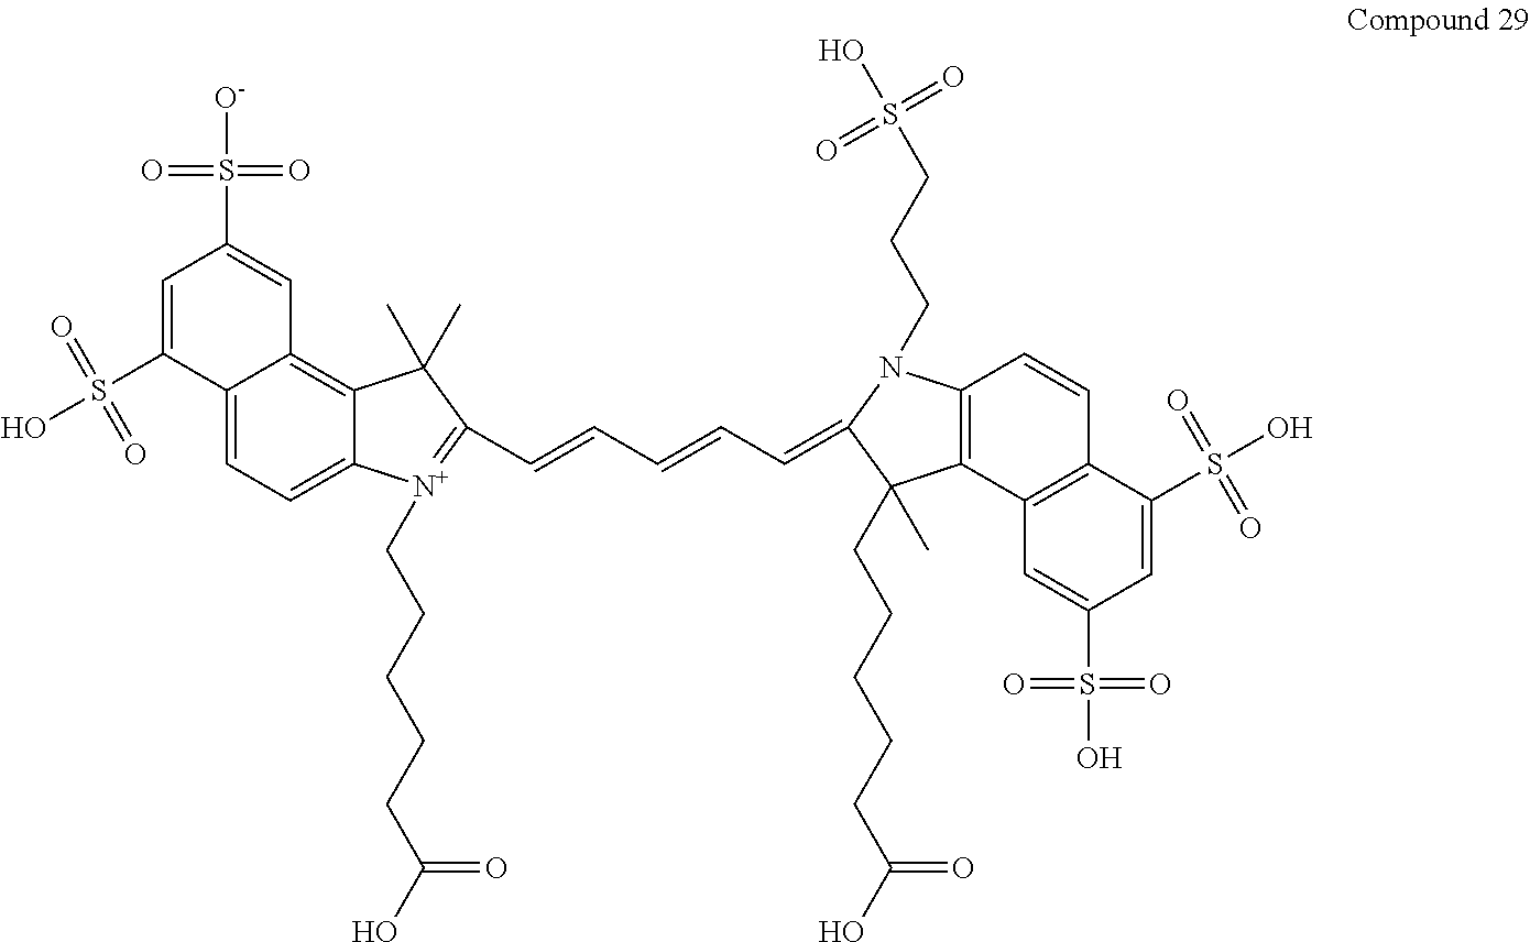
C1=C(S(O)(=O)=O)C2=CC=C3C(=C2C=C1S([O-])(=O)=O)C(C)(C)C(C=CC=CC=C1N(CCCS(O)(=O)=O)C2=C(C1(C)CCCCCC(O)=O)C1=C(C=C2)C(S(O)(=O)=O)=CC(S(O)(=O)=O)=C1)=[N+]3CCCCCC(O)=O
